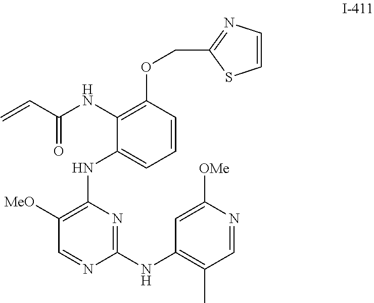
C1([MeO])=C(NC2=CC=CC(OCC3=NC=CS3)=C2NC(C=C)=O)N=C(NC2=C(C)C=NC([OMe])=C2)N=C1
